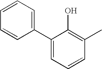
C1(C2=CC=CC(C)=C2O)=CC=CC=C1
